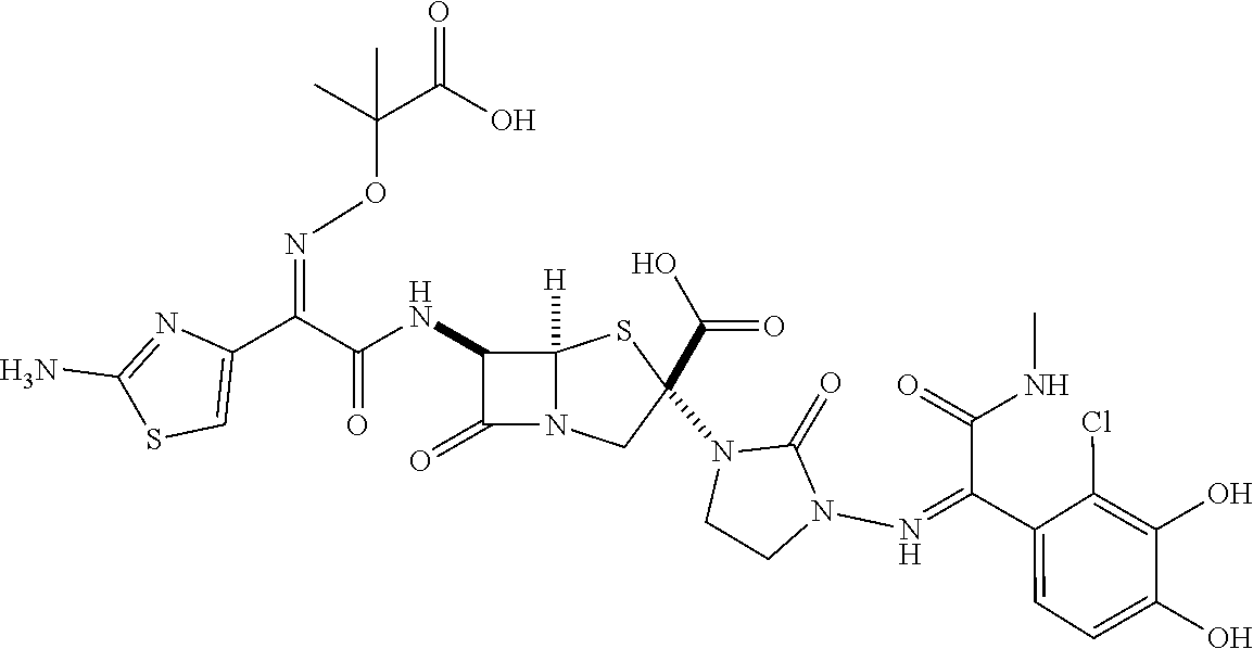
C(=O)(NC1C(=O)N2C1([H])SC(N1CCN(N=C(C3=CC=C(O)C(O)=C3Cl)C(NC)=O)C1=O)(C(O)=O)C2)C(C1=CSC(N)=N1)=NOC(C(O)=O)(C)C
